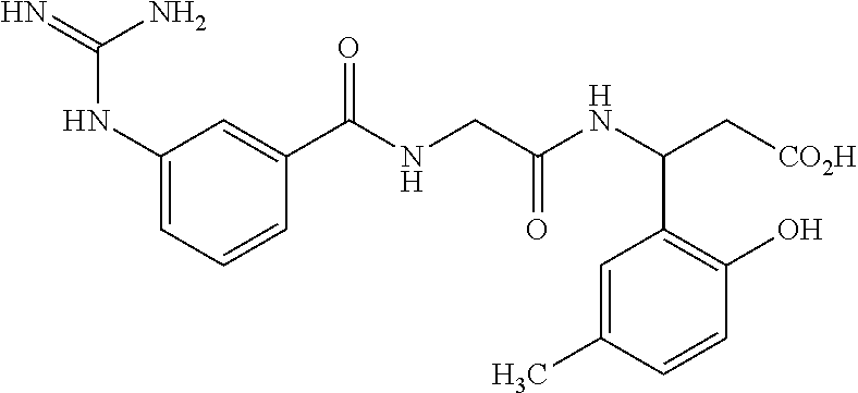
N=C(N)NC1=CC=CC(C(NCC(NC(C[CO2H])C2=C(O)C=CC(C)=C2)=O)=O)=C1
